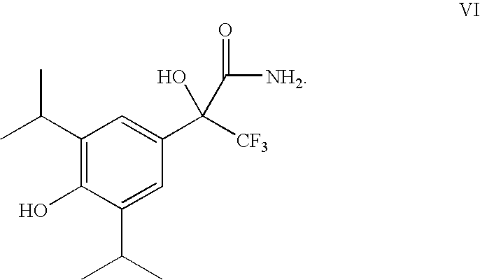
C1(C(C)C)=C(O)C(C(C)C)=CC(C([CF3])(O)C([NH2])=O)=C1
